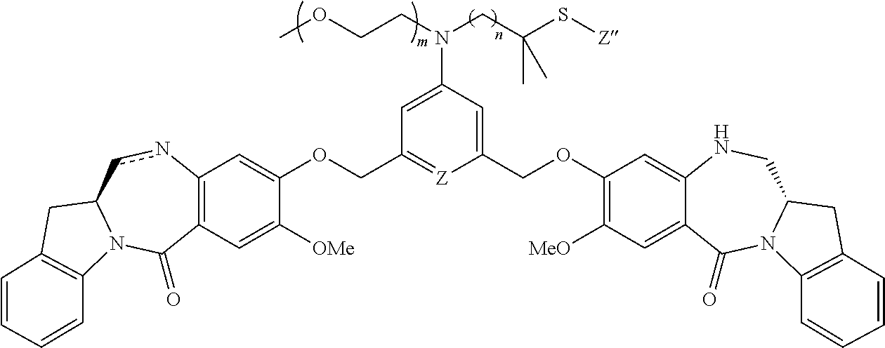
C12=C(C=C([OMe])C(OCC3=[Z]C(COC4=C([MeO])C=C5C(=C4)NCC4N(C5=O)C5=C(C4)C=CC=C5)=CC(N(CC(S[Z])(C)C)CCOC)=C3)=C1)C(=O)N1C(cn2)CC2=C1C=CC=C2
